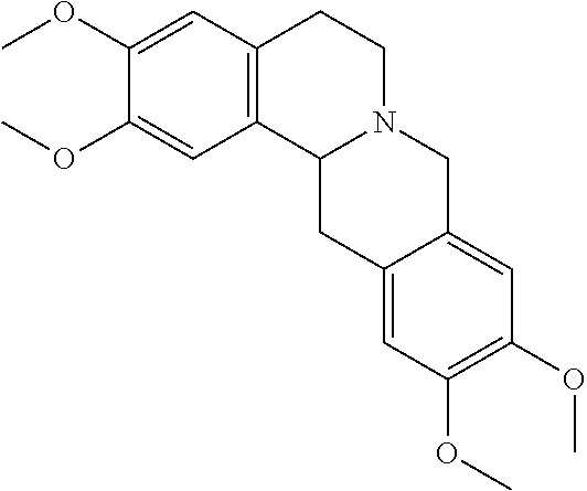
C12=C(C=C(OC)C(OC)=C1)CCN1C2CC2=CC(OC)=C(OC)C=C2C1
